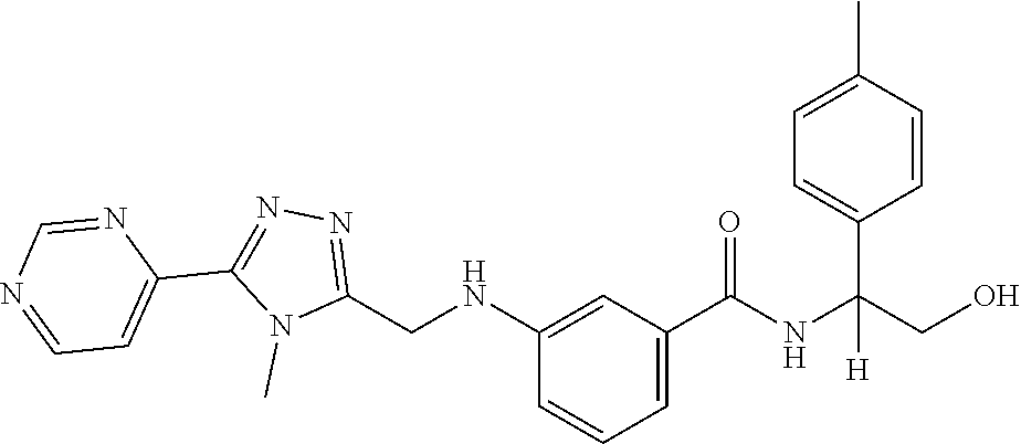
C1(NCC2=NN=C(C3=CC=NC=N3)N2C)=CC(C(NC(CO)(C2=CC=C(C)C=C2)[H])=O)=CC=C1
